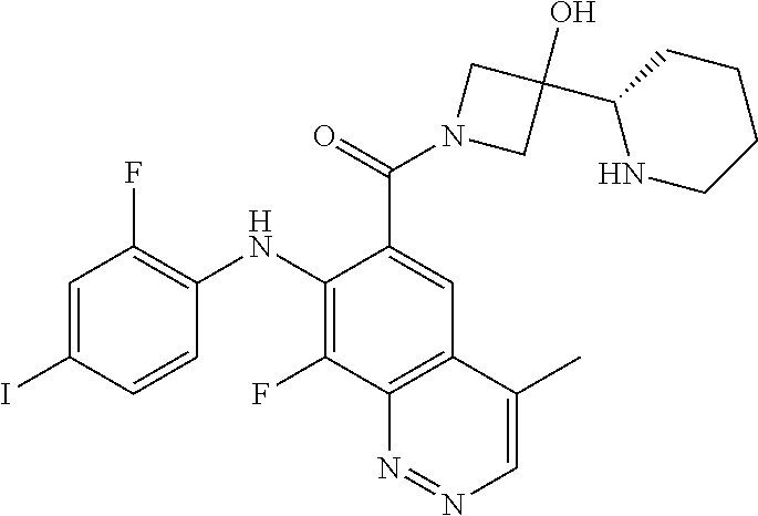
C1=C(I)C=CC(NC2=C(F)C3=C(C=C2C(N2CC(O)(C4NCCCC4)C2)=O)C(C)=CN=N3)=C1F
